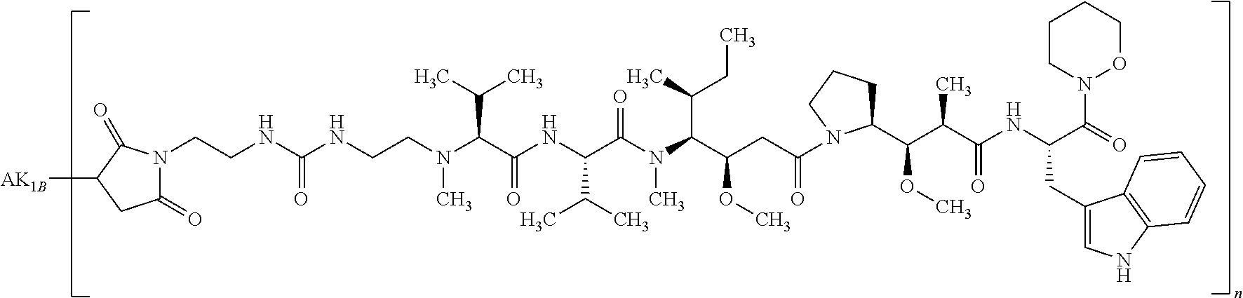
N(C(C(NC(C(N(C(C(CC(=O)N1C(C(C(C(NC(C(N2CCCCO2)=O)CC2=CNC3=C2C=CC=C3)=O)C)OC)CCC1)OC)C(C)CC)C)=O)C(C)C)=O)C(C)C)(C)CCNC(NCCN1C(=O)CC([AK1B])C1=O)=O
